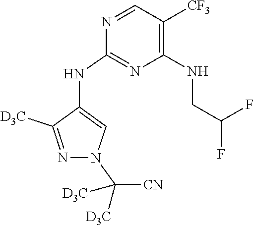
N1=CC([CF3])=C(NCC(F)F)N=C1NC1=CN(C([CN])([D3C])[D3C])N=C1[D3C]
